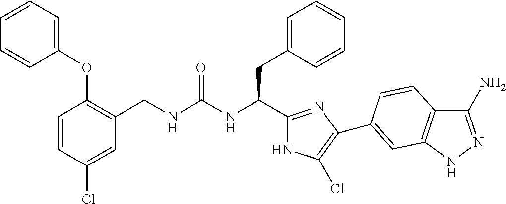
C1(CNC(NC(CC2=CC=CC=C2)C2=NC(C3=CC4=C(C(N)=NN4)C=C3)=C(Cl)N2)=O)=C(OC2=CC=CC=C2)C=CC(Cl)=C1
